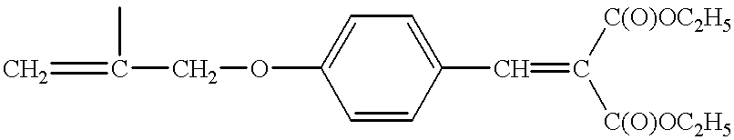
C=C(COC1=CC=C(C=C([C(O)OC2H5])[C(O)OC2H5])C=C1)C
